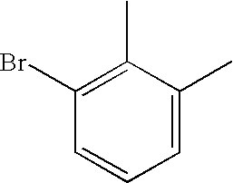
C1(Br)=C(C)C(C)=CC=C1
